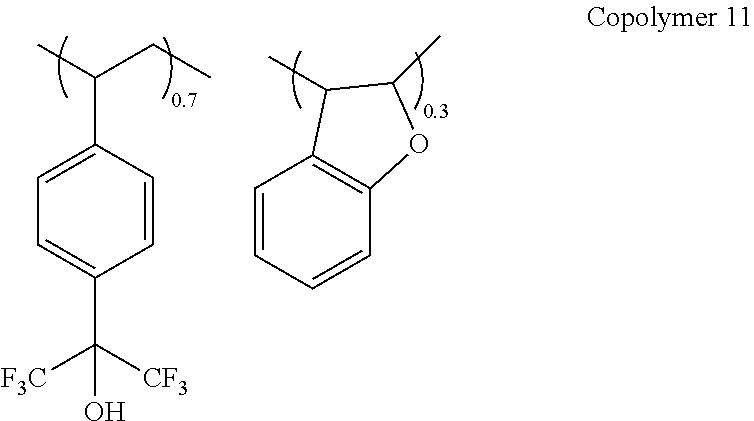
C1=C(C(C)CC)C=CC(C([CF3])([F3C])O)=C1.C1=CC=CC2=C1C(C)C(C)O2
